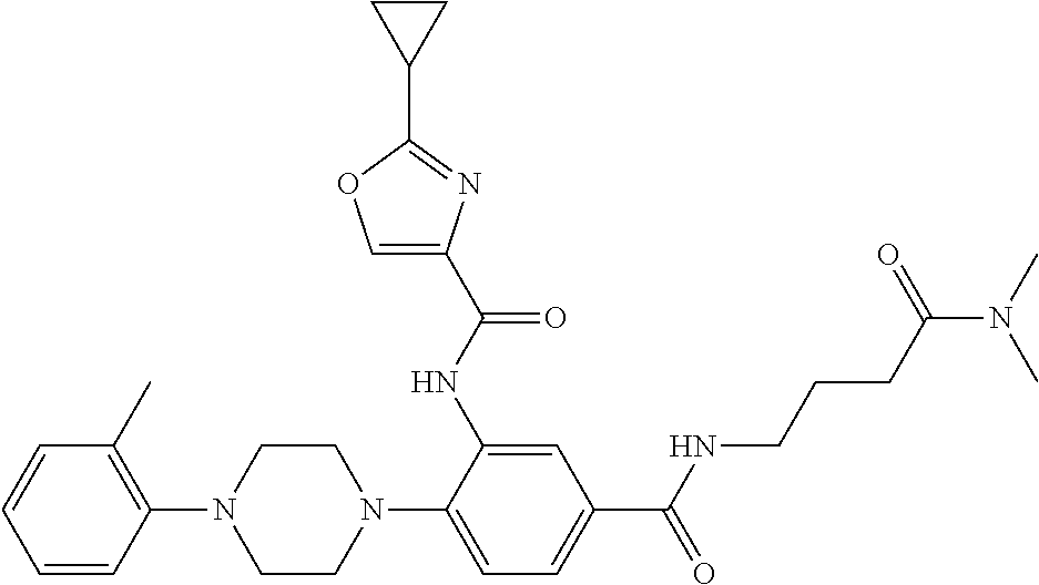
C1=CC=CC(N2CCN(C3=CC=C(C(=O)NCCCC(N(C)C)=O)C=C3NC(C3=COC(C4CC4)=N3)=O)CC2)=C1C
